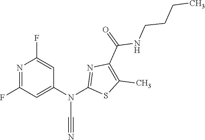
N1=C(F)C=C(N(C2=NC(C(NCCCC)=O)=C(C)S2)C#N)C=C1F
